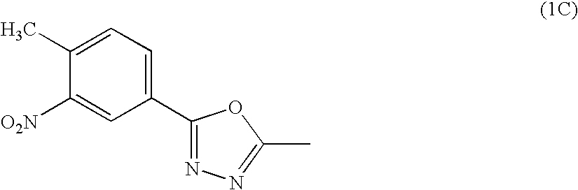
C1(C)=CC=C(C2=NN=C(C)O2)C=C1[O2N]
